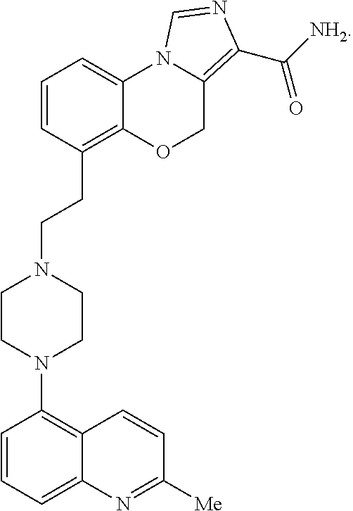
C1=CC(CCN2CCN(C3=C4C(=CC=C3)N=C([Me])C=C4)CC2)=C2C(=C1)N1C(=C(C([NH2])=O)N=C1)CO2
